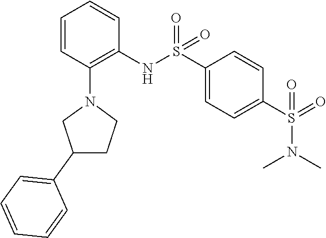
C1=CC(N2CC(C3=CC=CC=C3)CC2)=C(NS(C2=CC=C(S(=O)(N(C)C)=O)C=C2)(=O)=O)C=C1
